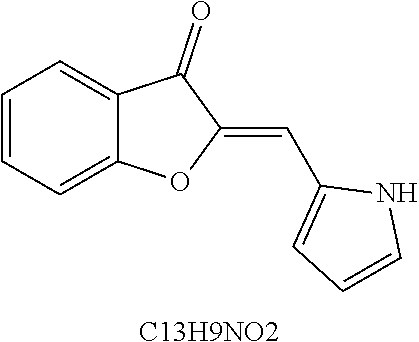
C1=CC=C2C(=C1)C(=O)C(=CC1=CC=CN1)O2.[C13H9NO2]
